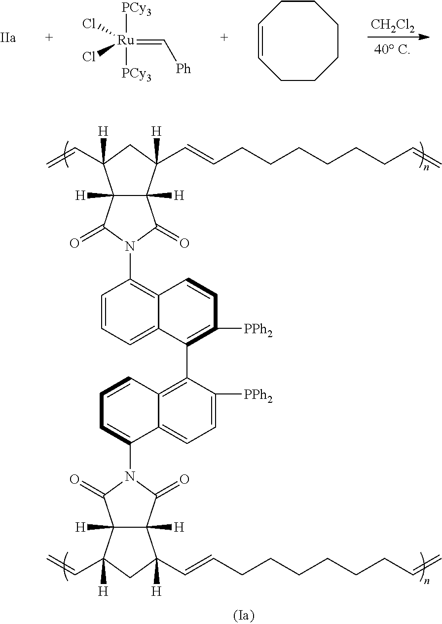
[CH2Cl2].[Ru]([PCy3])([PCy3])(=C[Ph])(Cl)Cl.C1CCCCCC=C1.C1=CC=C2C(=C1N1C(=O)C3([H])C([H])(C1=O)C(C=C)([H])CC3(C=CCCCCCCC=C)[H])C=CC([PPh2])=C2C1=C2C(=CC=C1[PPh2])C(N1C(=O)C3([H])C([H])(C1=O)C(C=CCCCCCCC=C)([H])CC3(C=C)[H])=CC=C2
